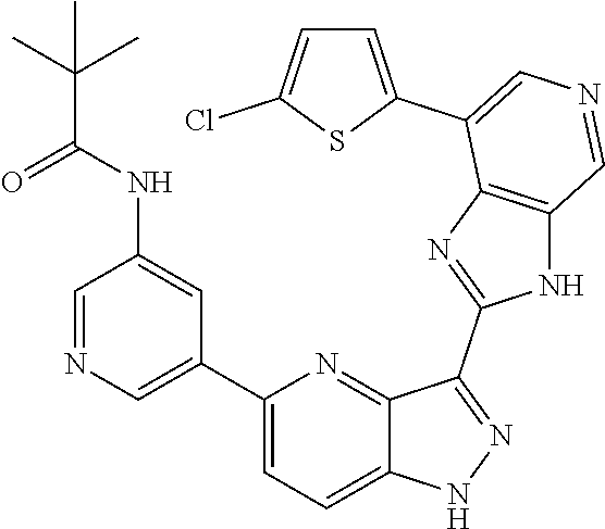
C1(C2=CN=CC(NC(=O)C(C)(C)C)=C2)=CC=C2C(=N1)C(C1=NC3=C(N1)C=NC=C3C1=CC=C(Cl)S1)=NN2
